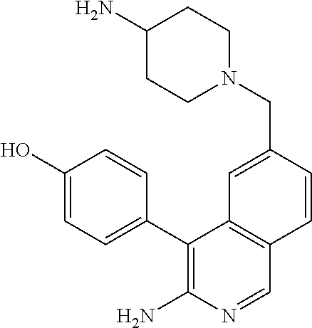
N1(CC2=CC3=C(C=C2)C=NC(N)=C3C2=CC=C(O)C=C2)CCC(N)CC1
